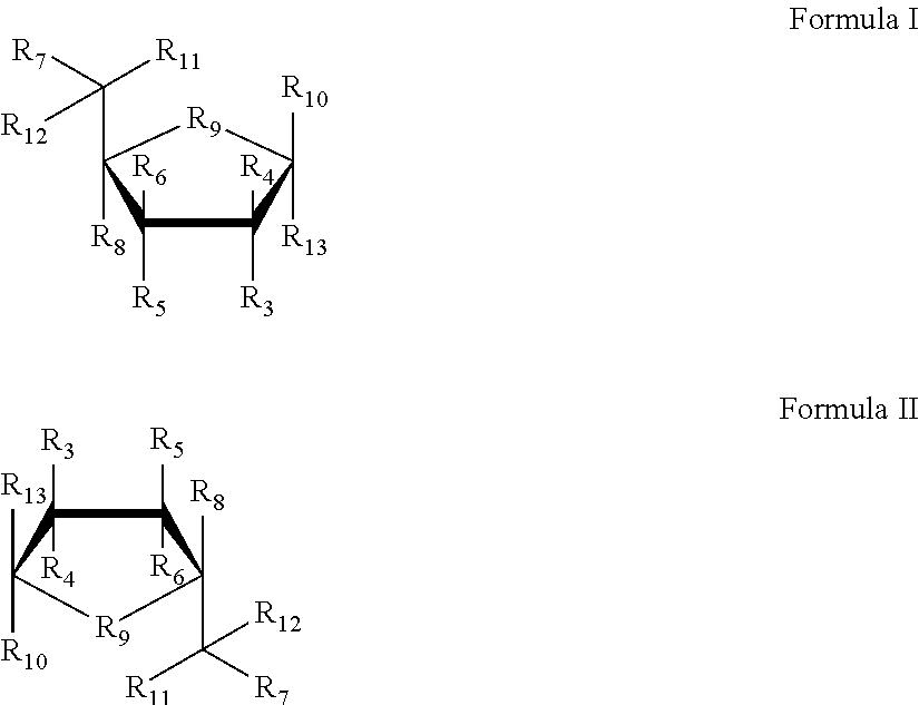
C1([R5])([R6])C([R4])([R3])C([R13])([R10])[R9]C1(C([R11])([R7])[R12])[R8].C1([R5])([R6])C([R4])([R3])C([R13])([R10])[R9]C1(C([R11])([R7])[R12])[R8]
